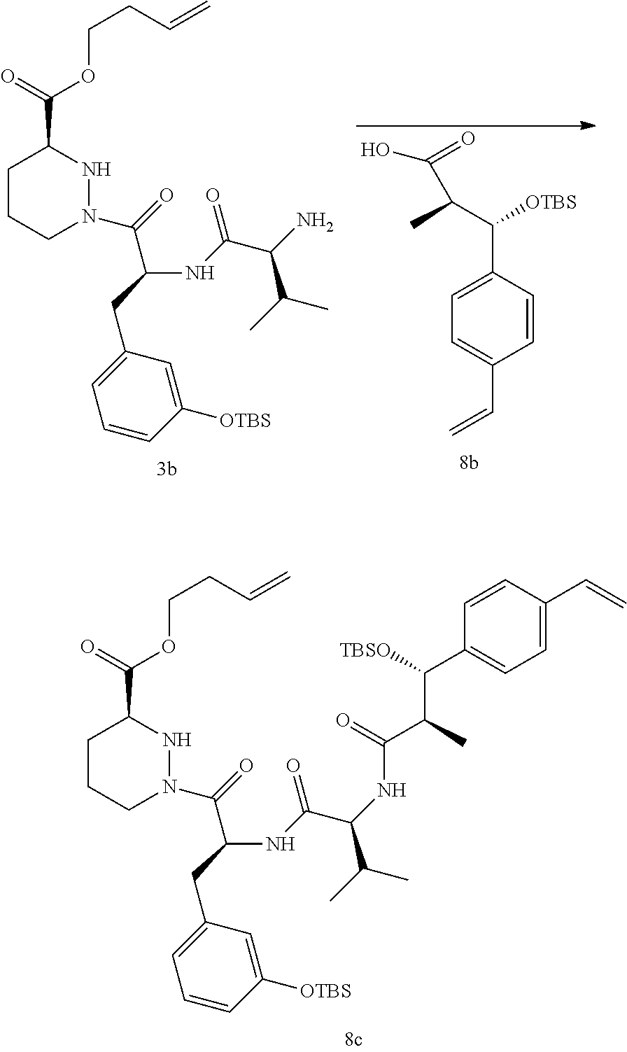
C1CCN(C(=O)C(CC2=CC=CC([OTBS])=C2)NC(C(N)C(C)C)=O)NC1C(=O)OCCC=C.C1=CC(C=C)=CC=C1C(C(C)C(=O)O)[OTBS].C1CCN(C(=O)C(CC2=CC=CC([OTBS])=C2)NC(C(NC(C(C)C([TBSO])C2=CC=C(C=C)C=C2)=O)C(C)C)=O)NC1C(=O)OCCC=C
